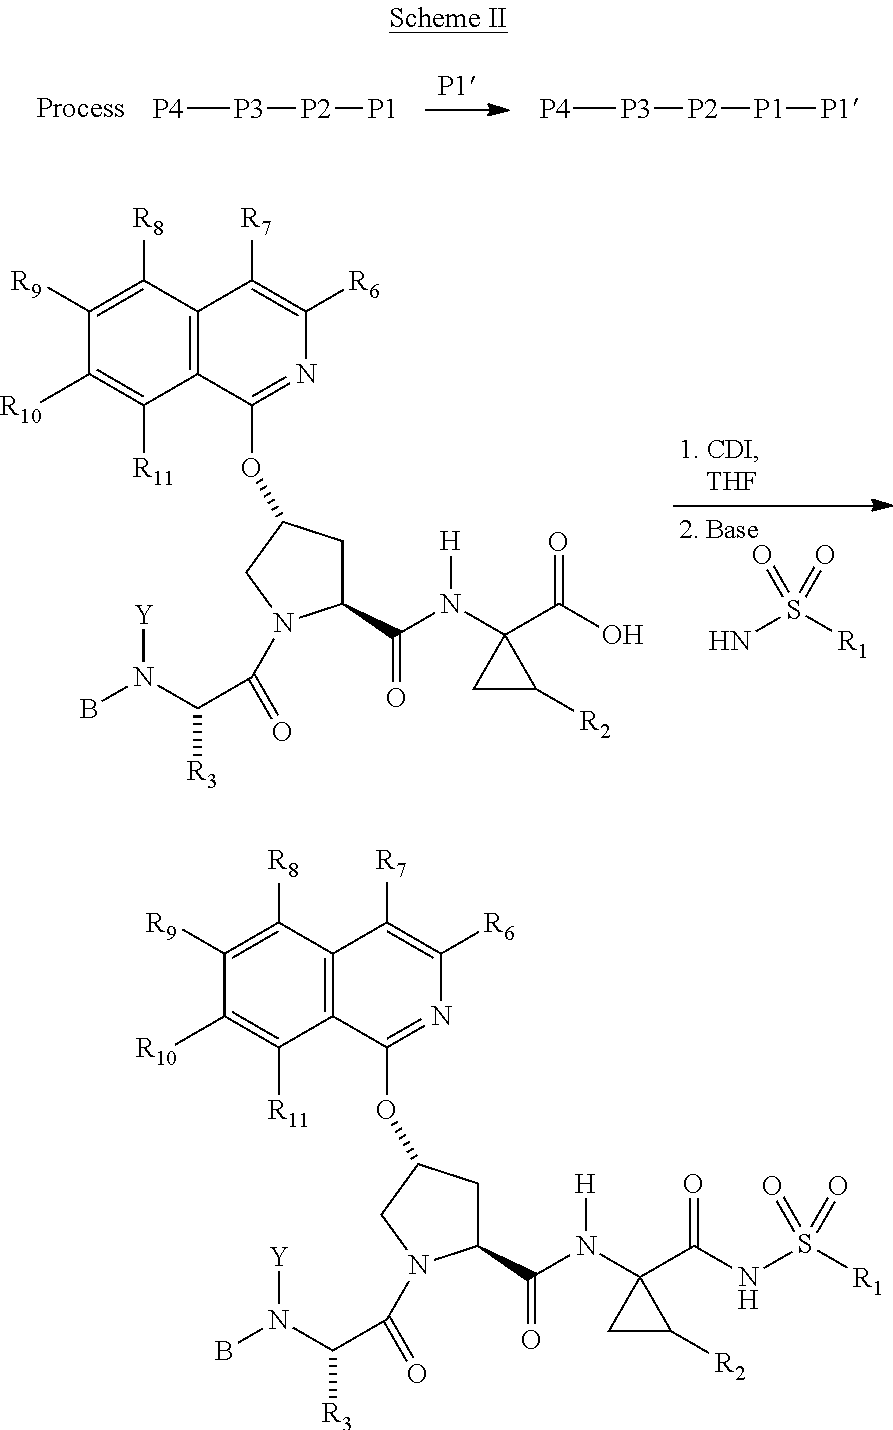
C12=C(C([R8])=C([R9])C([R10])=C1[R11])C([R7])=C([R6])N=C2OC1CC(C(N([H])C2(C(O)=O)CC2[R2])=O)N(C(=O)C(N(B)[Y])[R3])C1.NS([R1])(=O)=O.[P4][P3][P2][P1].[P4][P3][P2][P1][P1].C12=C(C([R8])=C([R9])C([R10])=C1[R11])C([R7])=C([R6])N=C2OC1CC(C(N([H])C2(C(NS([R1])(=O)=O)=O)CC2[R2])=O)N(C(=O)C(N(B)[Y])[R3])C1
